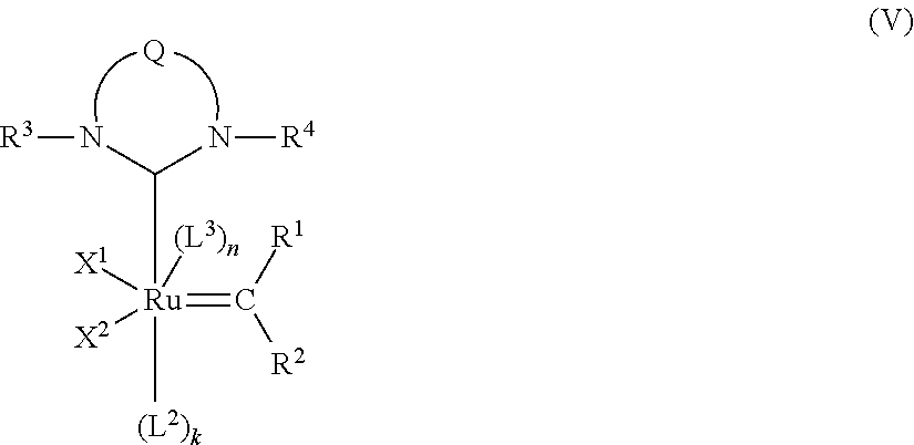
N(C(N[R4])[Ru]([(L2)k])(=C([R1])[R2])([X1])([X2])[(L3)n])[R3].[Q]
